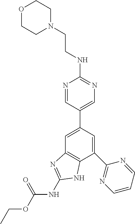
C1=C(C2=CN=C(NCCN3CCOCC3)N=C2)C=C(C2=NC=CC=N2)C2=C1N=C(NC(=O)OCC)N2
